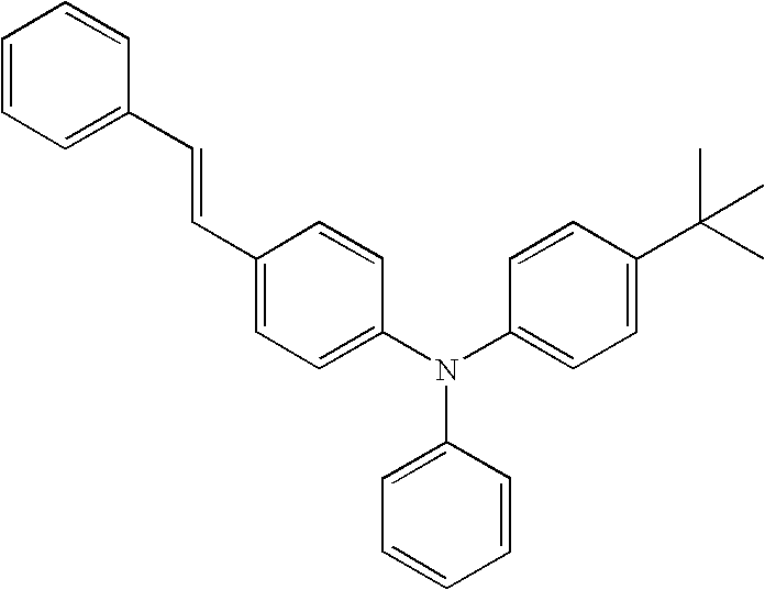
C1=CC=C(C=CC2=CC=C(N(C3=CC=C(C(C)(C)C)C=C3)C3=CC=CC=C3)C=C2)C=C1
